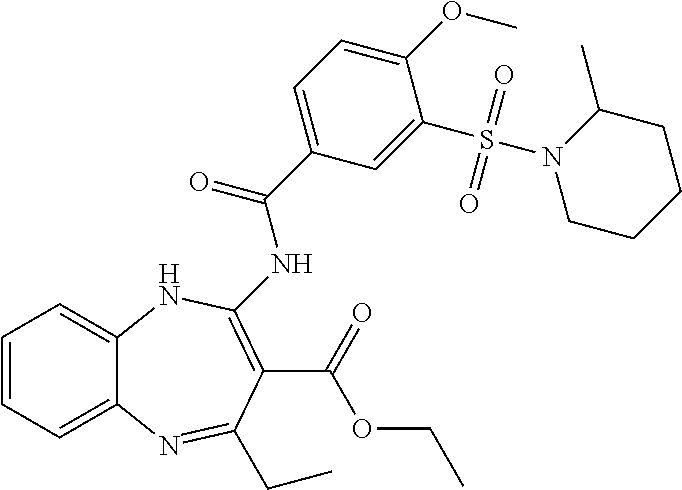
C1=CC=C2C(=C1)NC(NC(C1=CC=C(OC)C(S(N3CCCCC3C)(=O)=O)=C1)=O)=C(C(=O)OCC)C(CC)=N2
